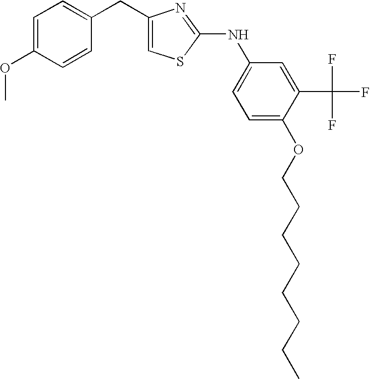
C1(CC2=CC=C(OC)C=C2)=CSC(NC2=CC=C(OCCCCCCCC)C(C(F)(F)F)=C2)=N1
